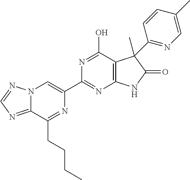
C12=NC=NN1C=C(C1=NC3=C(C(O)=N1)C(C)(C1=NC=C(C)C=C1)C(=O)N3)N=C2CCCC
